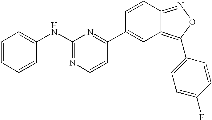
C1=CC=CC(NC2=NC=CC(C3=CC4=C(C5=CC=C(F)C=C5)ON=C4C=C3)=N2)=C1
